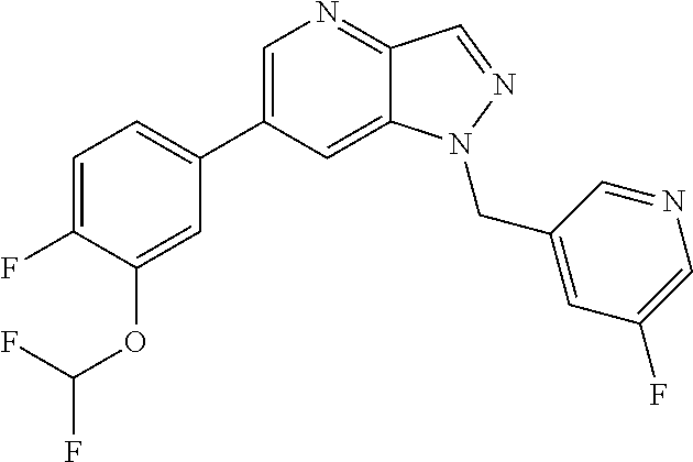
C1=C(C2=CC=C(F)C(OC(F)F)=C2)C=C2C(=N1)C=NN2CC1=CC(F)=CN=C1
